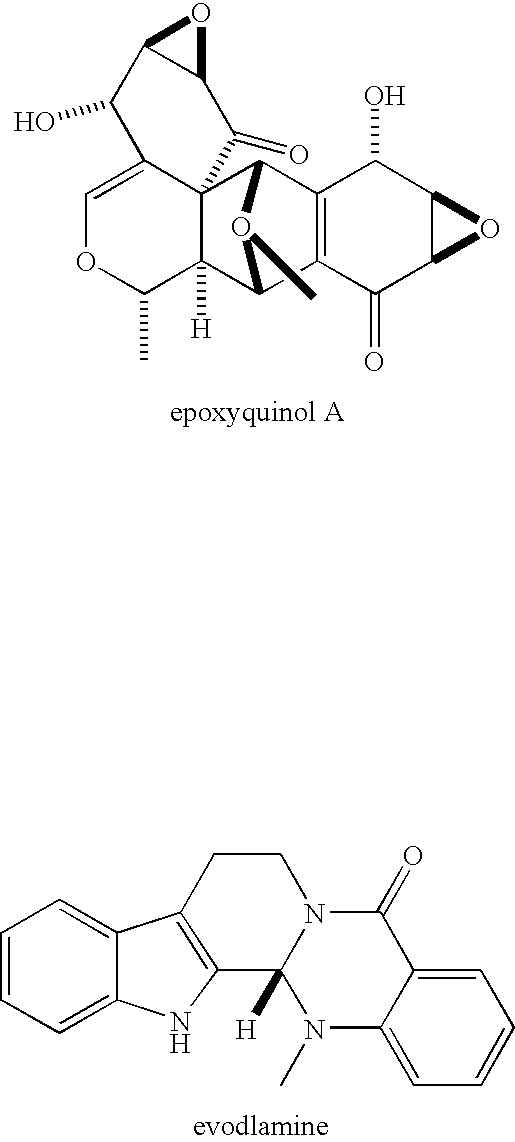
C1=C2C3(C([H])(C(C)O1)C1C4=C(C3O1C)C(O)C1C(C4=O)O1)C(=O)C1C(C2O)O1.C1=C2C(=CC=C1)N(C)C1([H])N(C2=O)CCC2=C1NC1=CC=CC=C12
